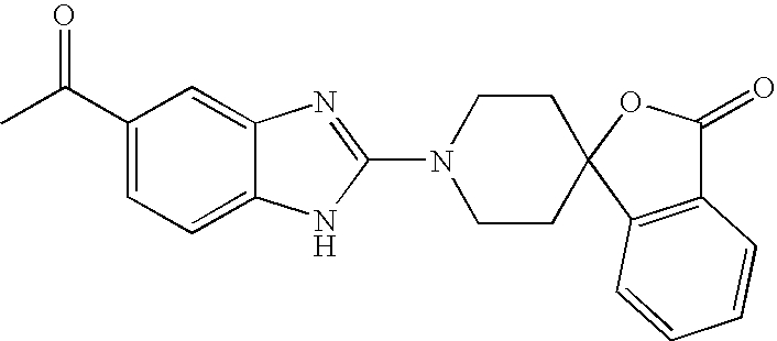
C1(C(=O)C)=CC=C2C(=C1)N=C(N1CCC3(CC1)C1=C(C(=O)O3)C=CC=C1)N2
